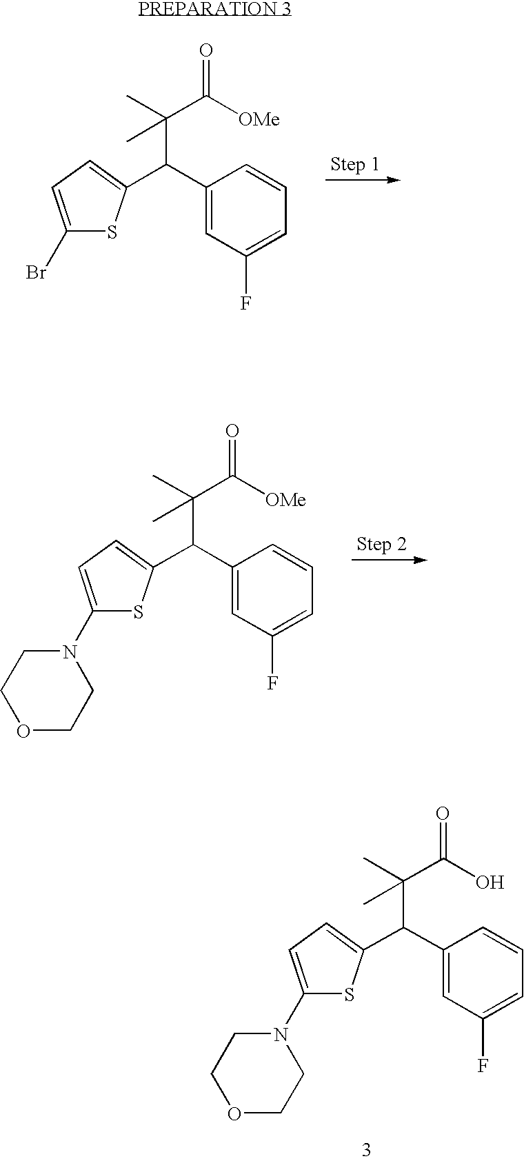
C1(N2CCOCC2)=CC=C(C(C2=CC(F)=CC=C2)C(C)(C)C(O)=O)S1.C1(Br)=CC=C(C(C2=CC(F)=CC=C2)C(C)(C)C([OMe])=O)S1.C1(N2CCOCC2)=CC=C(C(C2=CC(F)=CC=C2)C(C)(C)C([OMe])=O)S1
